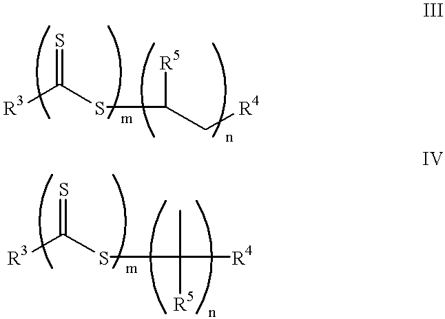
[R3]C(SC([R5])C[R4])=S.[R3]C(SC(C)([R5])[R4])=S
